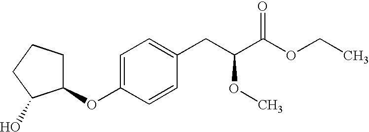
C1(OC2CCCC2O)=CC=C(CC(C(OCC)=O)OC)C=C1
